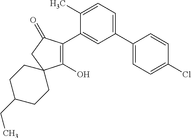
C1(O)=C(C2=CC(C3=CC=C(Cl)C=C3)=CC=C2C)C(=O)CC12CCC(CC)CC2
